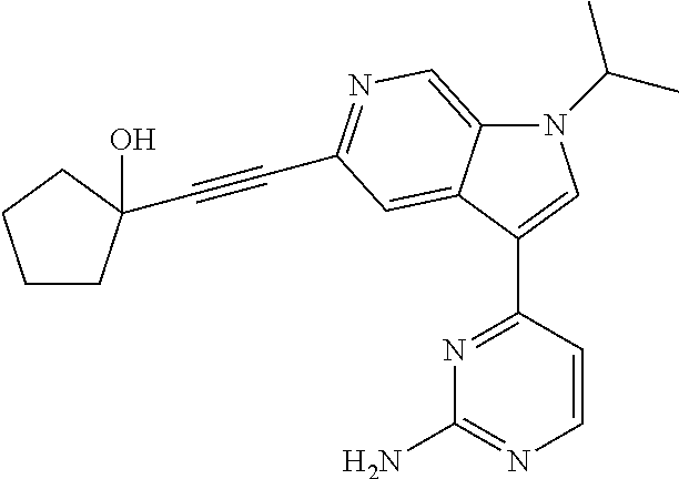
N1(C(C)C)C2=CN=C(C#CC3(O)CCCC3)C=C2C(C2=NC(N)=NC=C2)=C1
